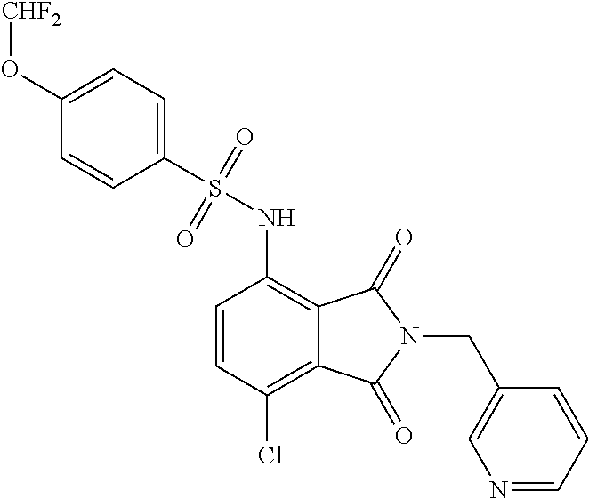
C1(O[CHF2])=CC=C(S(=O)(=O)NC2=C3C(=C(Cl)C=C2)C(=O)N(CC2=CN=CC=C2)C3=O)C=C1
